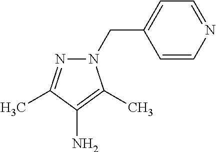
N1(CC2=CC=NC=C2)N=C(C)C(N)=C1C
